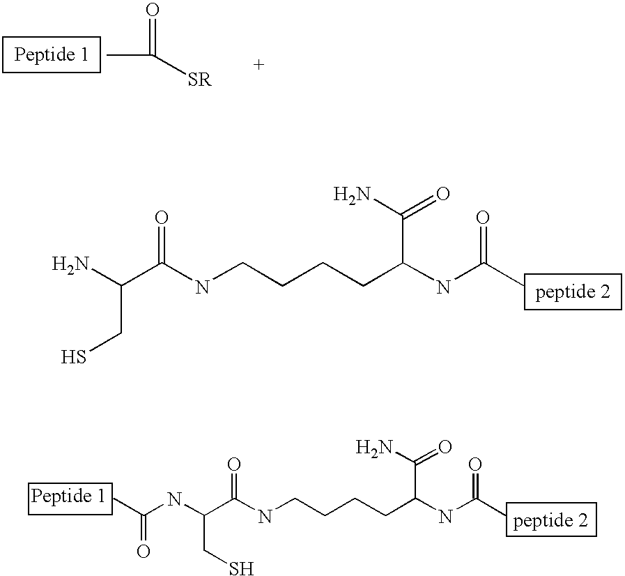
CC(=O)[SR].NC(C(NCCCCC(NC(C)=O)C(N)=O)=O)CS.N(C(C(NCCCCC(NC(C)=O)C(N)=O)=O)CS)C(C)=O
